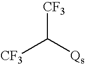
[CF3]C([Qs])[CF3]
